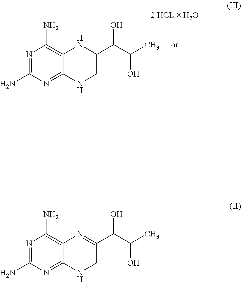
N1=C(N)N=C2C(=C1N)N=C(C(C(C)O)O)CN2.N1=C(N)N=C2C(=C1N)NC(C(C(C)O)O)CN2
